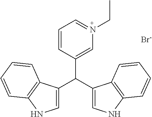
C1=C(C(C2=CNC3=C2C=CC=C3)C2=CN(CC)=CC=C2)C2=C(N1)C=CC=C2.[Br-]
